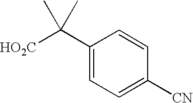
C1(C([HO2C])(C)C)=CC=C([CN])C=C1
